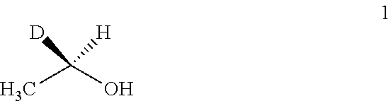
C(O)([D])([H])C
